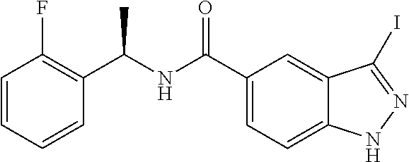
C1=CC=CC(C(NC(=O)C2=CC=C3C(=C2)C(I)=NN3)C)=C1F
